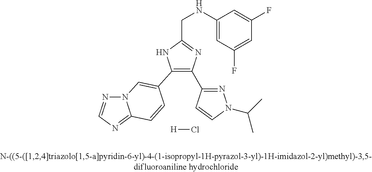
[H]Cl.C1(C2=CN3N=CN=C3C=C2)=C(C2=NN(C(C)C)C=C2)N=C(CNC2=CC(F)=CC(F)=C2)N1
